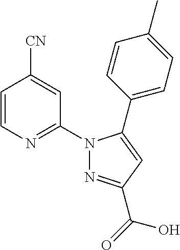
C1=CN=C(N2N=C(C(=O)O)C=C2C2=CC=C(C)C=C2)C=C1[CN]
